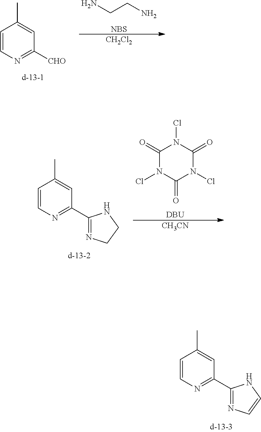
C1=CN=C([CHO])C=C1C.NCCN.[NBS].[CH2Cl2].C1=CN=C(C2=NC=CN2)C=C1C.C1=CN=C(C2=NCCN2)C=C1C.C1(=O)N(Cl)C(=O)N(Cl)C(=O)N1Cl.[DBU].[CH3CN]
